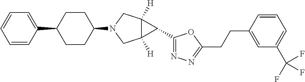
C12([H])C([H])(CN(C3CCC(C4=CC=CC=C4)CC3)C1)C2C1=NN=C(CCC2=CC(C(F)(F)F)=CC=C2)O1
